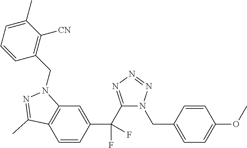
C12=C(C=CC(C(C3=NN=NN3CC3=CC=C(OC)C=C3)(F)F)=C1)C(C)=NN2CC1=C([CN])C(C)=CC=C1
